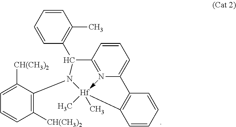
C1=C([CH(CH3)2])C(N2C(C3=C(C)C=CC=C3)C3=NC(=CC=C3)C3=C(C=CC=C3)[Hf]2(C)C)=C([CH(CH3)2])C=C1
